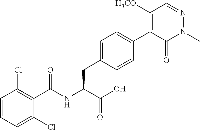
C1(C(NC(C(O)=O)CC2=CC=C(C3=C([H3CO])C=NN(C)C3=O)C=C2)=O)=C(Cl)C=CC=C1Cl
